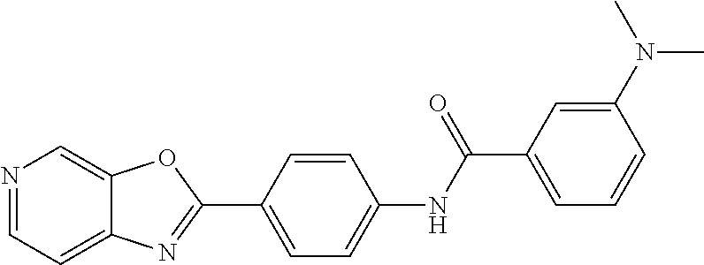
N1=CC=C2C(=C1)OC(C1=CC=C(NC(C3=CC=CC(N(C)C)=C3)=O)C=C1)=N2
